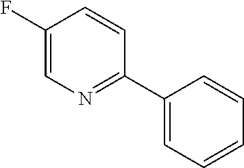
C1(F)=CN=C(C2=CC=CC=C2)C=C1
